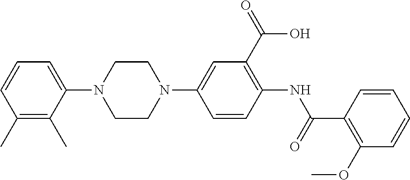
C1=CC(C)=C(C)C(N2CCN(C3=CC(C(=O)O)=C(NC(C4=C(OC)C=CC=C4)=O)C=C3)CC2)=C1
